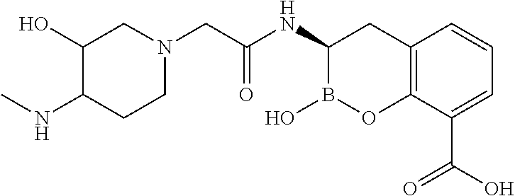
C12=C(C(C(O)=O)=CC=C1)OB(O)C(NC(=O)CN1CCC(NC)C(O)C1)C2
